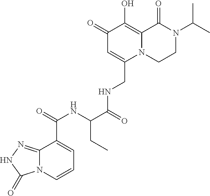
C1(=O)C=C(CNC(=O)C(NC(=O)C2=CC=CN3C2=NNC3=O)CC)N2C(=C1O)C(=O)N(C(C)C)CC2
